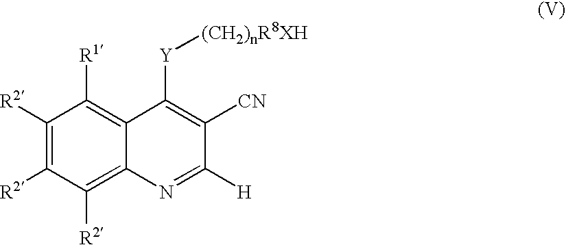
C1([R2])=C([R2])C([R2])=C2C(=C1[R1])C([Y][(CH2)nR8XH])=C([CN])C([H])=N2
